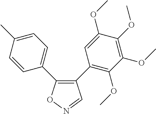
C1(C2=C(OC)C(OC)=C(OC)C(OC)=C2)=C(C2=CC=C(C)C=C2)ON=C1
